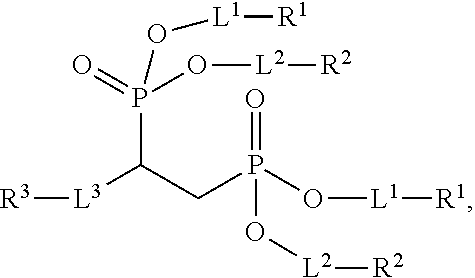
O=P(O[L2][R2])(O[L1][R1])CC([L3][R3])P(=O)(O[L2][R2])O[L1][R1]
